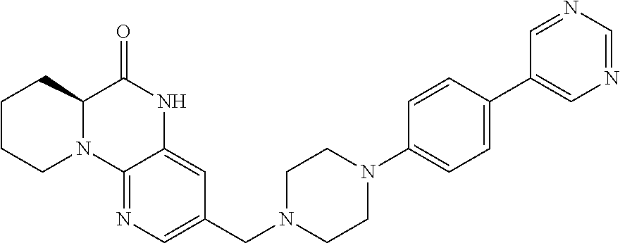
C12=NC=C(CN3CCN(C4=CC=C(C5=CN=CN=C5)C=C4)CC3)C=C1NC(=O)C1N2CCCC1
